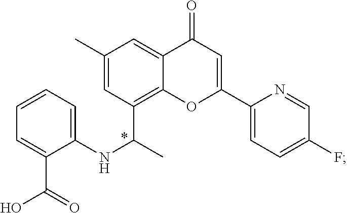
N(C1=CC=CC=C1C(=O)O)C(C1=C2C(=CC(C)=C1)C(=O)C=C(C1=CC=C(F)C=N1)O2)C
